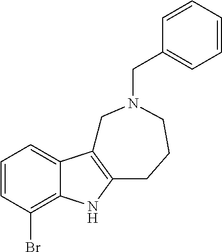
C1=CC(Br)=C2C(=C1)C1=C(N2)CCCN(CC2=CC=CC=C2)C1
